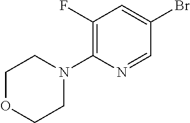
BrC1=CC(F)=C(N2CCOCC2)N=C1
